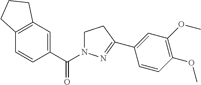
C12=C(C=C(C(=O)N3CCC(C4=CC(OC)=C(OC)C=C4)=N3)C=C1)CCC2
